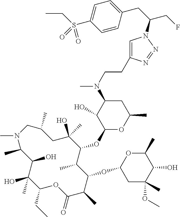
C1(O)(C)C(CC)OC(=O)C(C)C(OC2CC(OC)(C)C(O)C(C)O2)C(C)C(OC2OC(C)CC(N(C)CCC3=CN(C(CF)CC4=CC=C(S(CC)(=O)=O)C=C4)N=N3)C2O)C(O)(C)CC(C)CN(C)C(C)C1O
